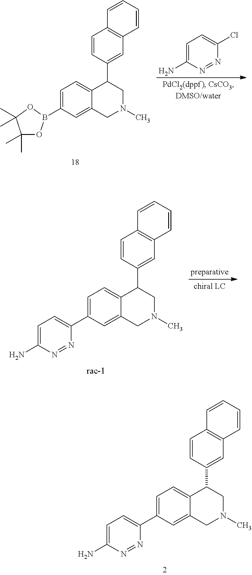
C1=C(C2=CC=C(N)N=N2)C=C2C(=C1)C(C1=CC3=C(C=C1)C=CC=C3)CN(C)C2.C1=C(B2OC(C)(C)C(C)(C)O2)C=C2C(=C1)C(C1=CC3=C(C=C1)C=CC=C3)CN(C)C2.C1=C(N)N=NC(Cl)=C1.C1=C(C2=CC=C(N)N=N2)C=C2C(=C1)C(C1=CC3=C(C=C1)C=CC=C3)CN(C)C2
